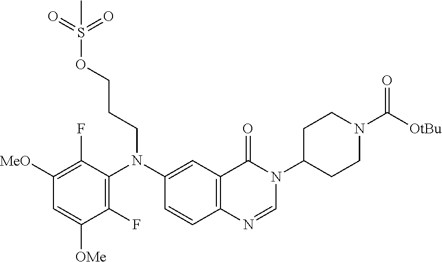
C1(F)=C(N(C2=CC3=C(C=C2)N=CN(C2CCN(C([OtBu])=O)CC2)C3=O)CCCOS(=O)(=O)C)C(F)=C([MeO])C=C1[OMe]
